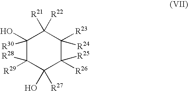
C1(O)([R30])C([R29])([R28])C([R27])(O)C([R26])([R25])C([R23])([R24])C1([R22])[R21]
